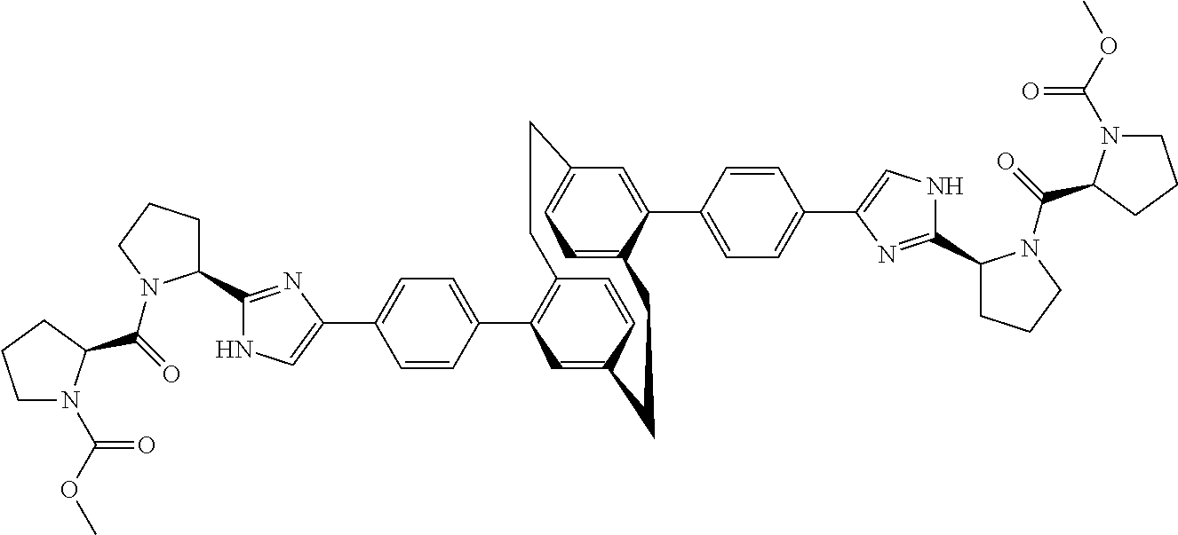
C1(C2=CC=C(C3=CNC(C4CCCN4C(=O)C4N(C(OC)=O)CCC4)=N3)C=C2)=C2C=CC(=C1)CCC1=CC=C(C=C1C1=CC=C(C3=CNC(C4CCCN4C(=O)C4N(C(OC)=O)CCC4)=N3)C=C1)CC2
